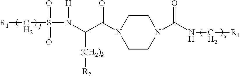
[R1]CS(N(C(C(N1CCN(C(NC[R4])=O)CC1)=O)[(CH2)k][R2])[H])(=O)=O
